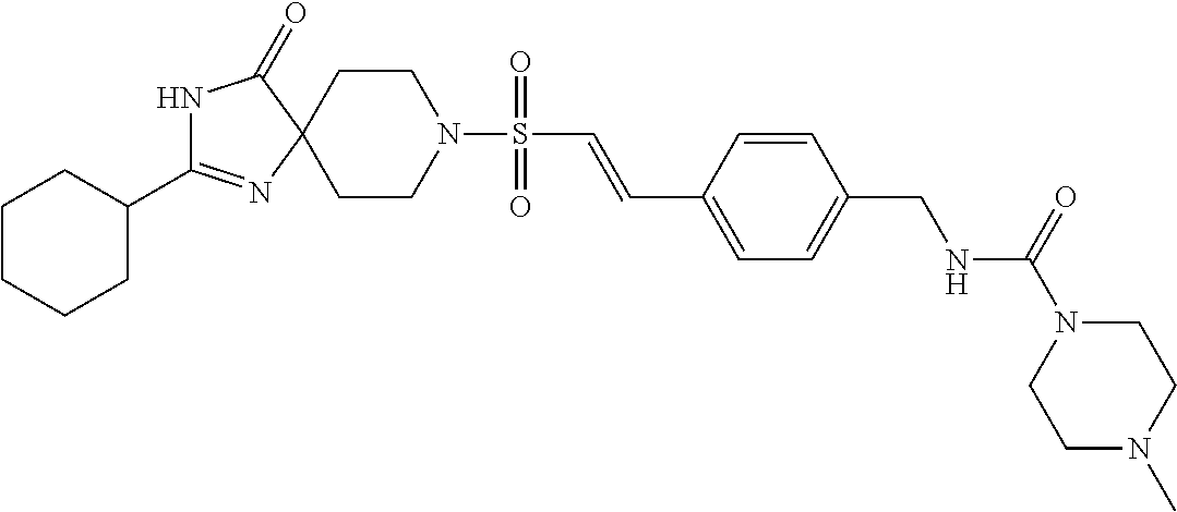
C1CCCC(C2=NC3(C(=O)N2)CCN(S(=O)(=O)C=CC2=CC=C(CNC(N4CCN(C)CC4)=O)C=C2)CC3)C1
